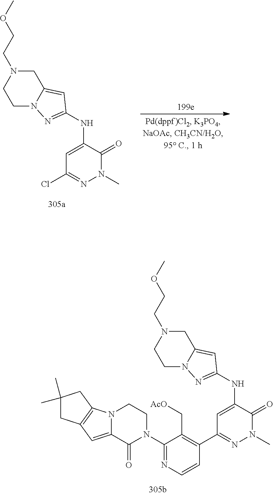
C1N(CCOC)CCN2C1=CC(NC1=CC(Cl)=NN(C)C1=O)=N2.C1N(CCOC)CCN2C1=CC(NC1=CC(C3=C(C[AcO])C(N4CCN5C(=CC6=C5CC(C)(C)C6)C4=O)=NC=C3)=NN(C)C1=O)=N2
